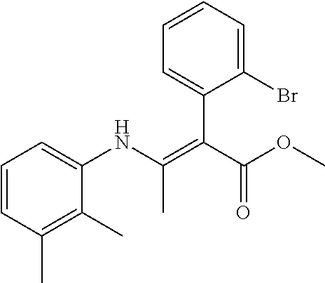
C1(Br)=CC=CC=C1C(C(OC)=O)=C(NC1=CC=CC(C)=C1C)C
